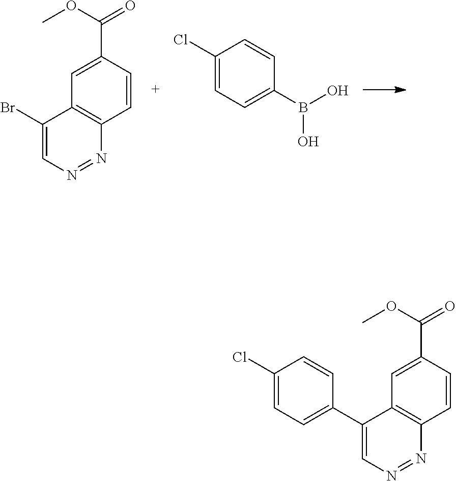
BrC1=CN=NC2=C1C=C(C(OC)=O)C=C2.C1(Cl)=CC=C(B(O)O)C=C1.C1(C2=CN=NC3=C2C=C(C(OC)=O)C=C3)=CC=C(Cl)C=C1
